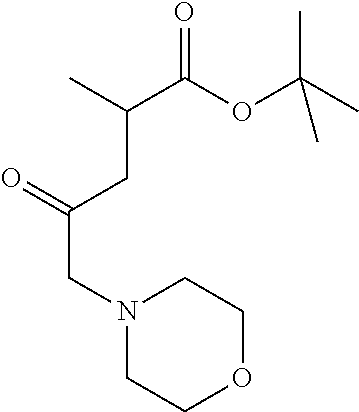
CC(OC(C(C)CC(CN1CCOCC1)=O)=O)(C)C
